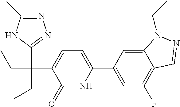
C12=CC(C3=CC=C(C(CC)(C4=NN=C(C)N4)CC)C(=O)N3)=CC(F)=C1C=NN2CC
